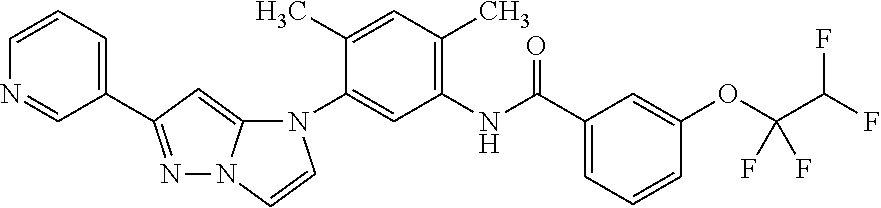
N1=CC(C2=NN3C(=C2)N(C2=CC(NC(C4=CC=CC(OC(F)(F)C(F)F)=C4)=O)=C(C)C=C2C)C=C3)=CC=C1
